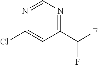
C1(C(F)F)=NC=NC(Cl)=C1
